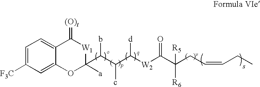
C1=C([F3C])C=C2C(=C1)C(=[(O)t])[W1]C(C(C(C([W2]C(C(CC=CCC)([R5])[R6])=O)[d])c)b)([a])O2
